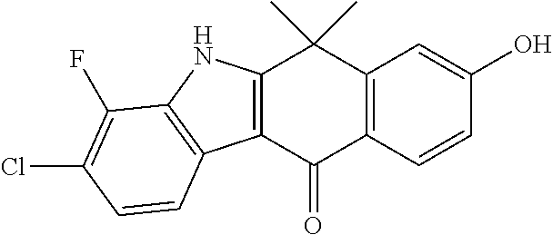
C12=C(C(=O)C3=C(C1(C)C)C=C(O)C=C3)C1=C(N2)C(F)=C(Cl)C=C1
